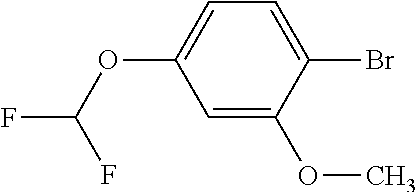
C1=C(OC)C(Br)=CC=C1OC(F)F
